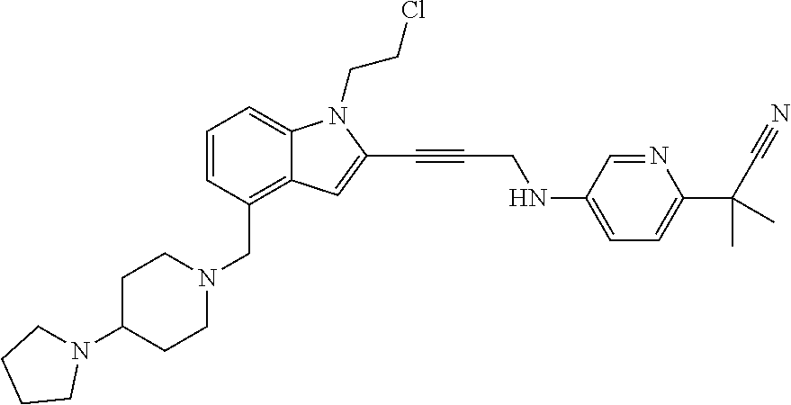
C1=CC(CN2CCC(N3CCCC3)CC2)=C2C(=C1)N(CCCl)C(C#CCNC1=CC=C(C(C#N)(C)C)N=C1)=C2
